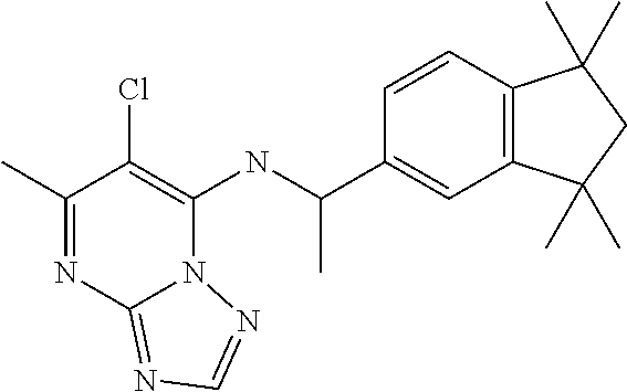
C1(C)=NC2=NC=NN2C(NC(C2=CC3=C(C=C2)C(C)(C)CC3(C)C)C)=C1Cl
